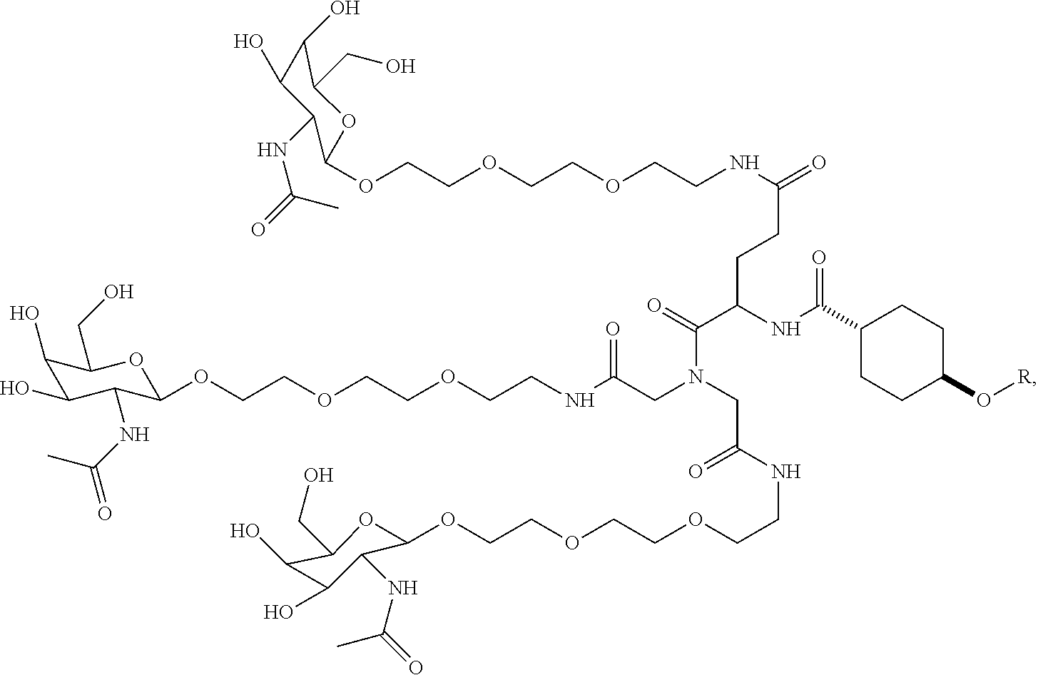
O(CCOCCOC1C(NC(=O)C)C(O)C(O)C(CO)O1)CCNC(=O)CN(C(C(NC(C1CCC(O[R])CC1)=O)CCC(=O)NCCOCCOCCOC1C(NC(=O)C)C(O)C(O)C(CO)O1)=O)CC(NCCOCCOCCOC1C(NC(=O)C)C(O)C(O)C(CO)O1)=O
